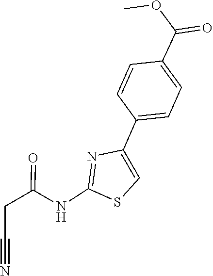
C1=CC(C2=CSC(NC(CC#N)=O)=N2)=CC=C1C(OC)=O
